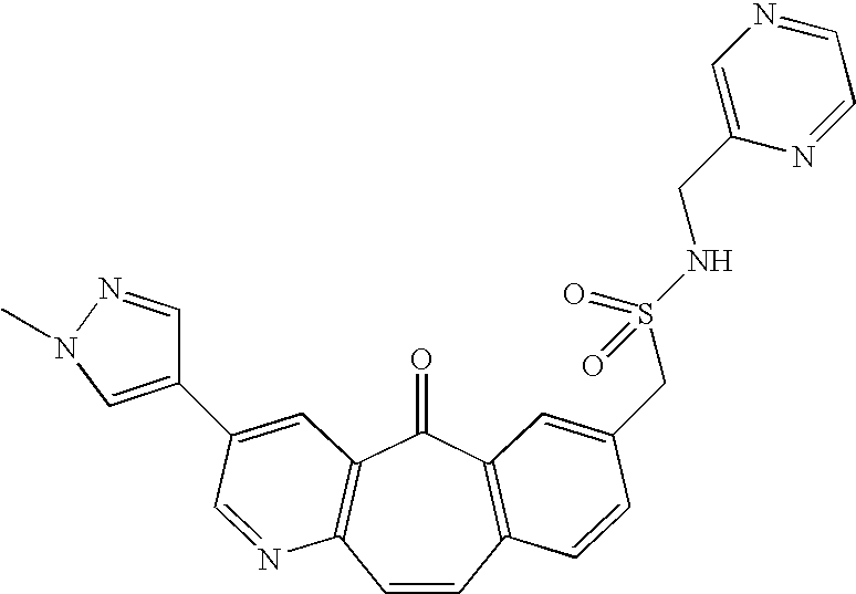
C1=CC2=C(C(=O)C3=C1N=CC(C1=CN(C)N=C1)=C3)C=C(CS(NCC1=CN=CC=N1)(=O)=O)C=C2
